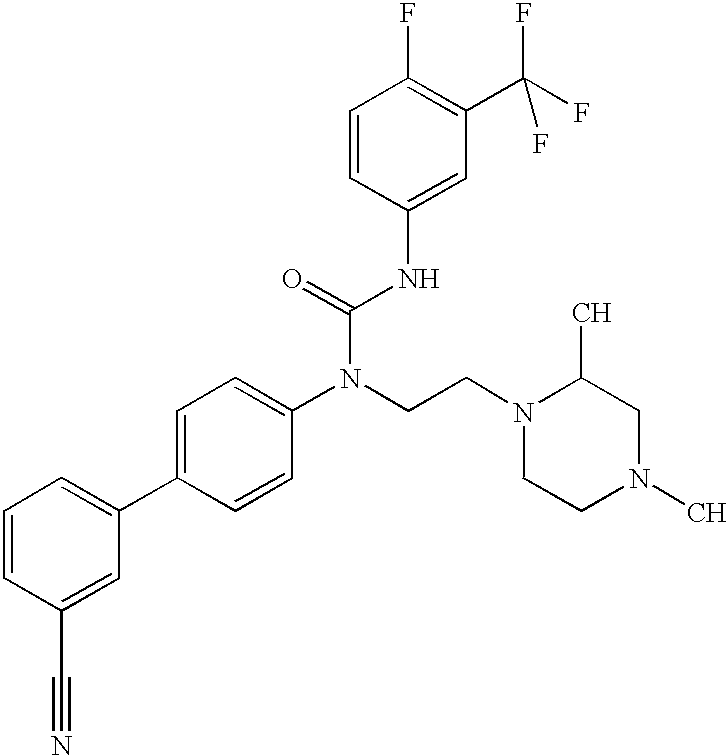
C1=CC(C#N)=CC(C2=CC=C(N(CCN3CCN(C)CC3C)C(=O)NC3=CC(C(F)(F)F)=C(F)C=C3)C=C2)=C1
